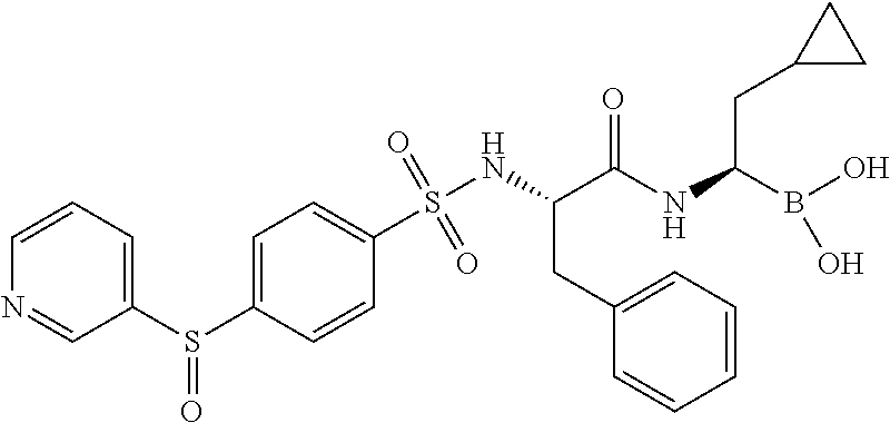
O=S(NC(C(NC(B(O)O)CC1CC1)=O)CC1=CC=CC=C1)(=O)C1=CC=C(S(C2=CC=CN=C2)=O)C=C1
